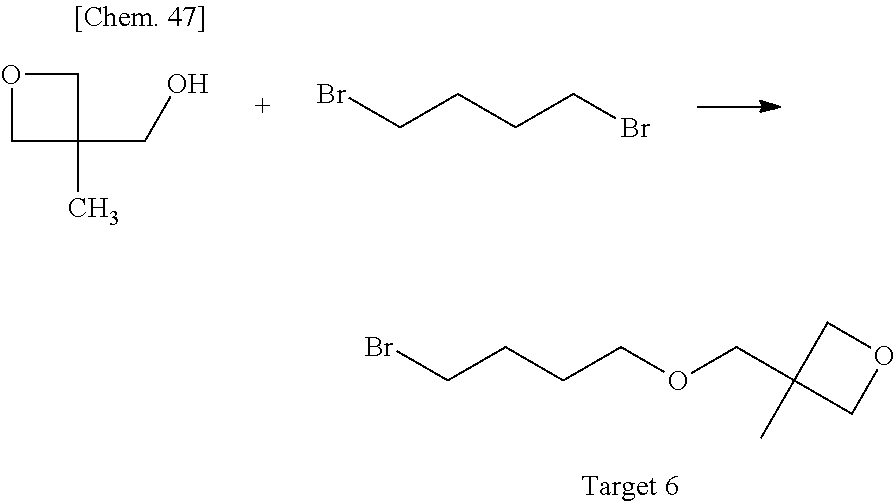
C1C(CO)(C)CO1.BrCCCCBr.BrCCCCOCC1(C)COC1
